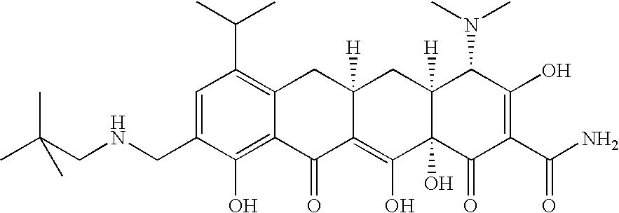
N(CC1=CC(C(C)C)=C2C(=C1O)C(=O)C1=C(O)C3(O)C([H])(CC1([H])C2)C(N(C)C)C(O)=C(C(N)=O)C3=O)CC(C)(C)C
